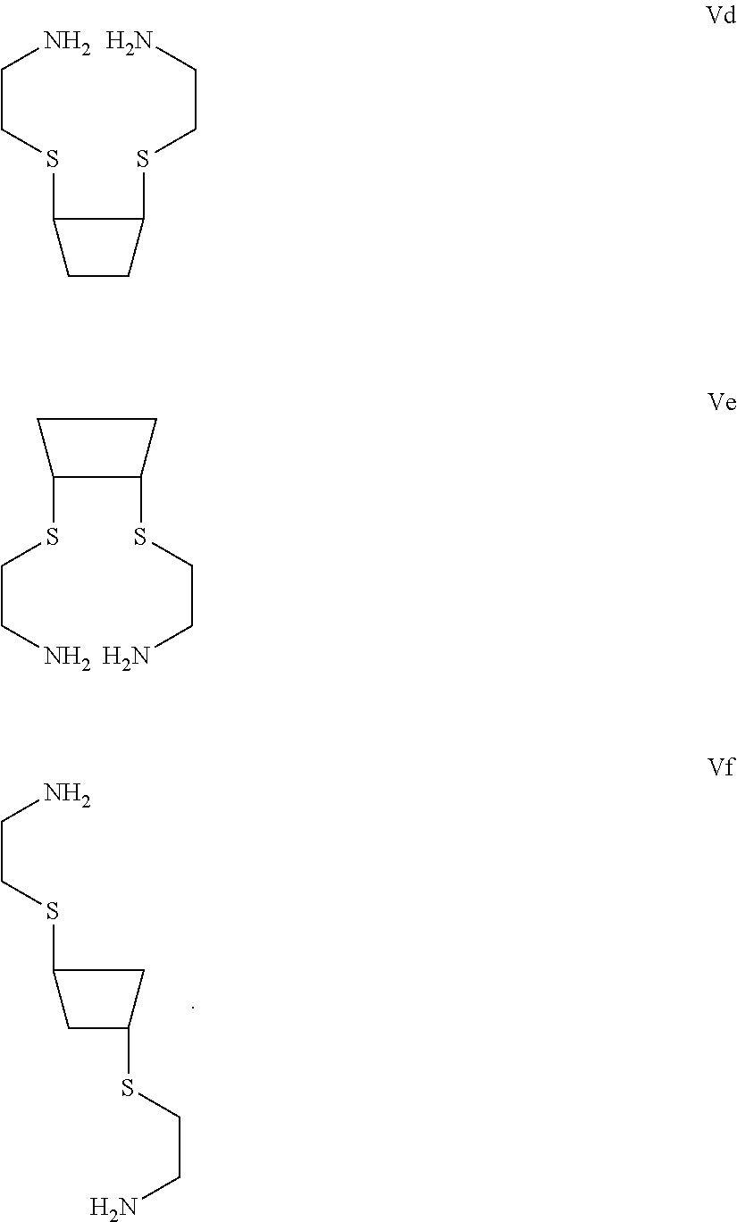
C1C(SCCN)CC1SCCN.C1(SCCN)CCC1SCCN.C1CC(SCCN)C1SCCN
